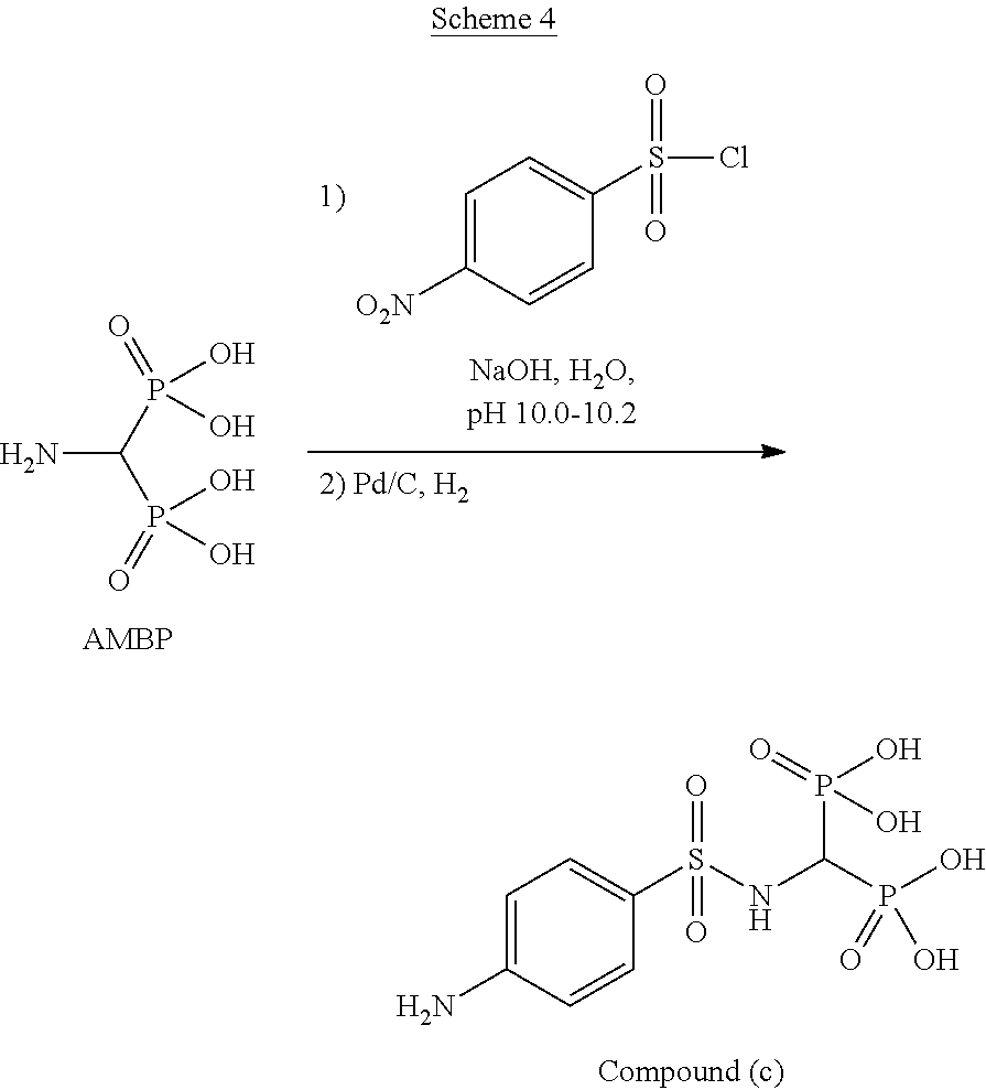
C1=C(N)C=CC(S(NC(P(O)(=O)O)P(=O)(O)O)(=O)=O)=C1.NC(P(=O)(O)O)P(=O)(O)O.C1=C([O2N])C=CC(S(=O)(=O)Cl)=C1
